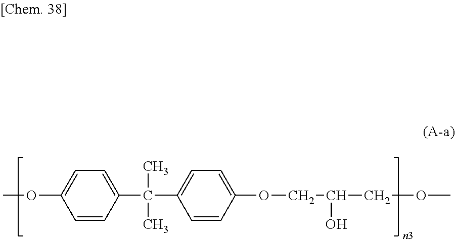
COC1=CC=C(C(C)(C)C2=CC=C(OCC(COC)O)C=C2)C=C1
